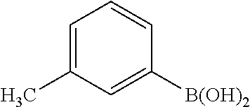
C1=C(C)C=C([B(OH)2])C=C1
